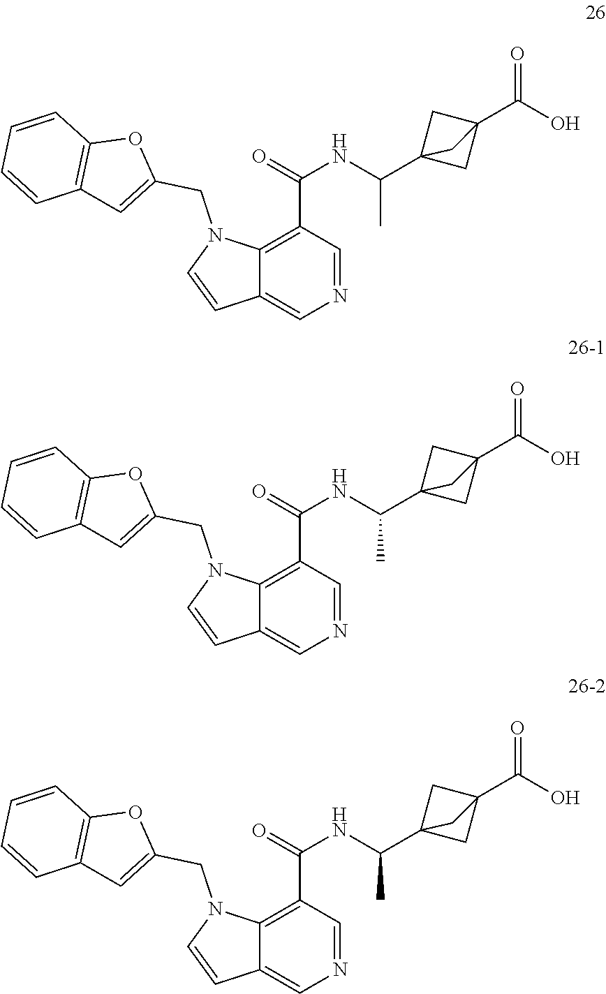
C12=C(C(=O)NC(C34CC(C(=O)O)(C3)C4)C)C=NC=C1C=CN2CC1=CC2=C(O1)C=CC=C2.C12=C(C(=O)NC(C34CC(C(=O)O)(C3)C4)C)C=NC=C1C=CN2CC1=CC2=C(O1)C=CC=C2.C12=C(C(=O)NC(C34CC(C(=O)O)(C3)C4)C)C=NC=C1C=CN2CC1=CC2=C(O1)C=CC=C2
